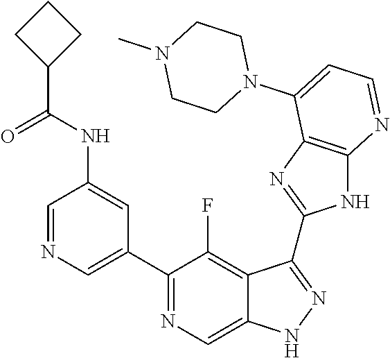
C1=NC=C(C2=NC=C3C(=C2F)C(C2=NC4=C(N2)N=CC=C4N2CCN(C)CC2)=NN3)C=C1NC(C1CCC1)=O
